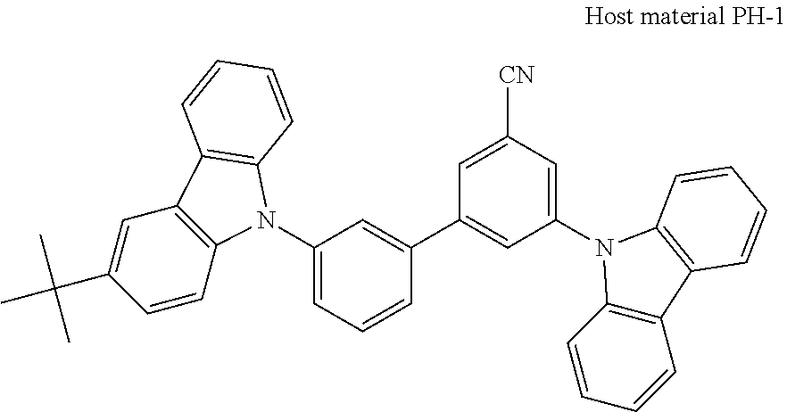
C1=C(N2C3=C(C=C(C(C)(C)C)C=C3)C3=C2C=CC=C3)C=C(C2=CC(N3C4=C(C=CC=C4)C4=C3C=CC=C4)=CC([CN])=C2)C=C1
